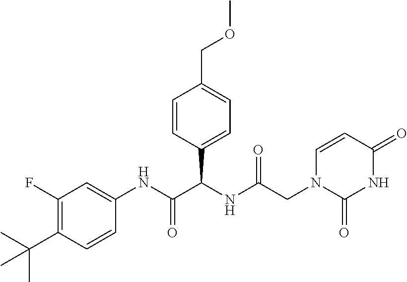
C1(F)=C(C(C)(C)C)C=CC(NC(C(NC(=O)CN2C(=O)NC(=O)C=C2)C2=CC=C(COC)C=C2)=O)=C1
